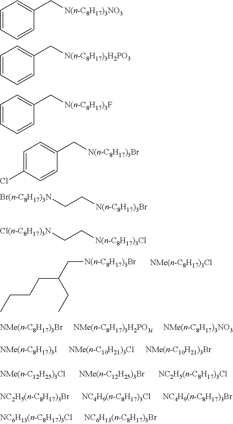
C([N(n-C8H17)3Br])C(CCCC)CC.[N(n-C8H17)3Br]CC[Br(n-C8H17)3N].C1=CC=CC(C[N(n-C8H17)3NO3])=C1.C1=CC=CC(C[N(n-C8H17)3H2PO3])=C1.C1=CC=CC(C[N(n-C8H17)3F])=C1.C1=C(Cl)C=CC(C[N(n-C8H17)3Br])=C1.[N(n-C8H17)3Cl]CC[Cl(n-C8H17)3N]
